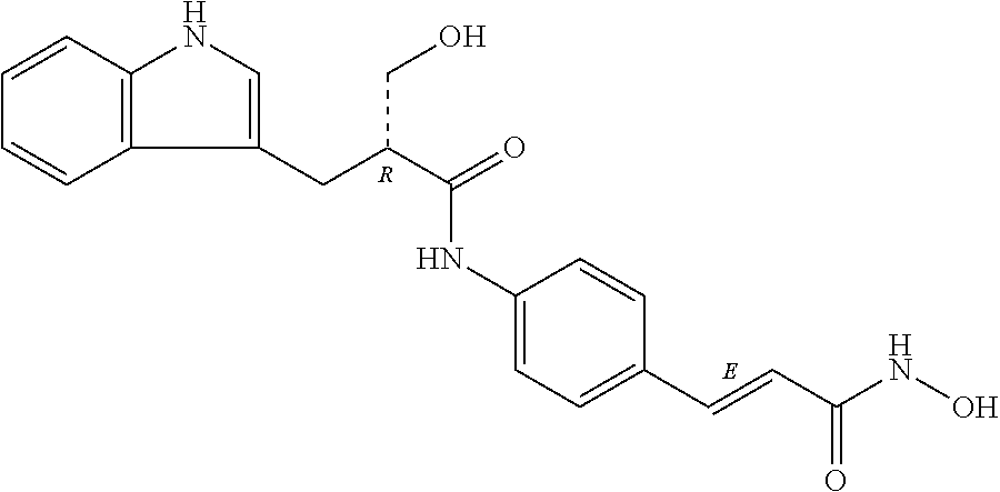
C1=CC2=C(C=C1)C(CC(C(=O)NC1=CC=C(C=CC(NO)=O)C=C1)CO)=CN2.[R]
